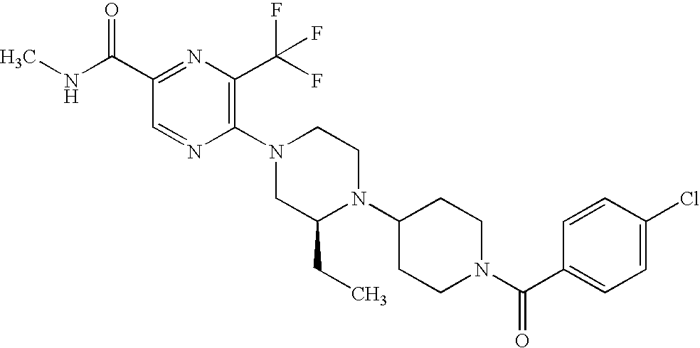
C1(C(=O)NC)=NC(C(F)(F)F)=C(N2CC(CC)N(C3CCN(C(C4=CC=C(Cl)C=C4)=O)CC3)CC2)N=C1
